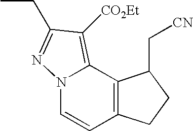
N12C=CC3=C(C1=C([CO2Et])C(CC)=N2)C(C[CN])CC3
